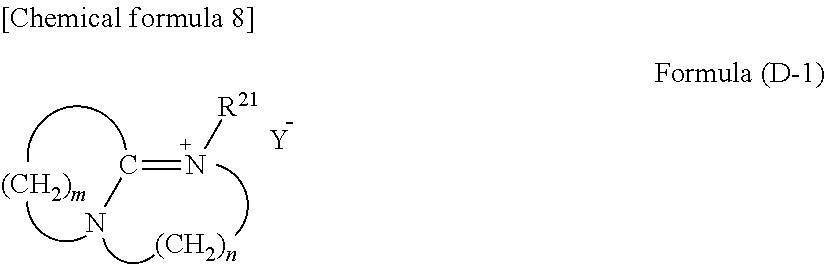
C(=N[R21])N.[Y]
